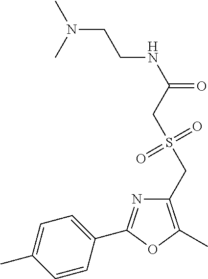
C1=C(C)C=CC(C2=NC(CS(CC(NCCN(C)C)=O)(=O)=O)=C(C)O2)=C1
